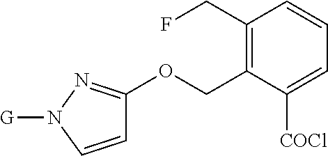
C1(CF)=C(COC2=NN([G])C=C2)C([COCl])=CC=C1
